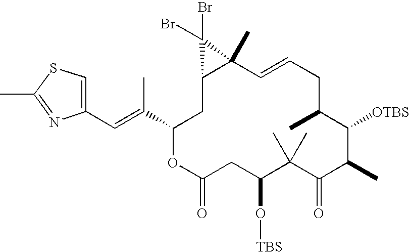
C12CC(C(=CC3=CSC(C)=N3)C)OC(=O)CC(O[TBS])C(C)(C)C(=O)C(C)C([OTBS])C(C)CC=CC1(C)C2(Br)Br
